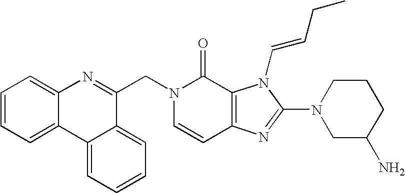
C1=CC2=C(C(=O)N1CC1=NC3=CC=CC=C3C3=CC=CC=C13)N(C=CCC)C(N1CC(N)CCC1)=N2
